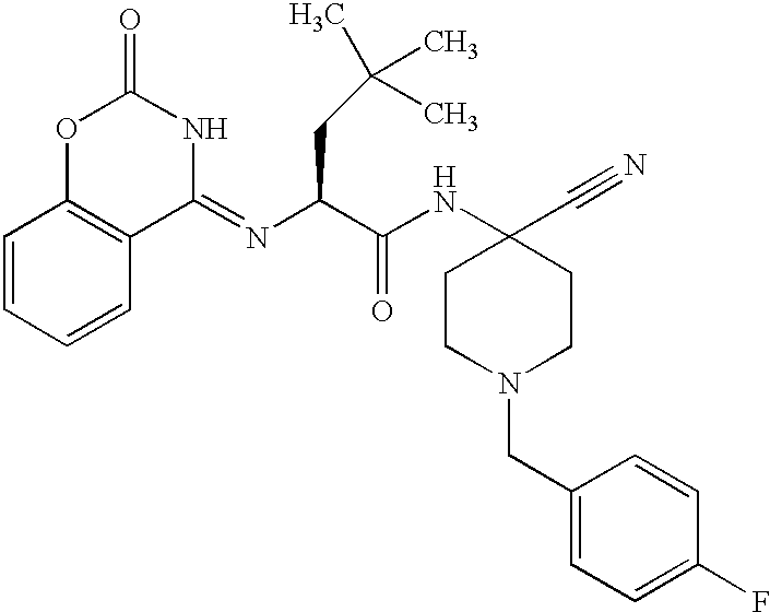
C1=CC=CC2=C1OC(=O)NC2=NC(CC(C)(C)C)C(NC1(C#N)CCN(CC2=CC=C(F)C=C2)CC1)=O
